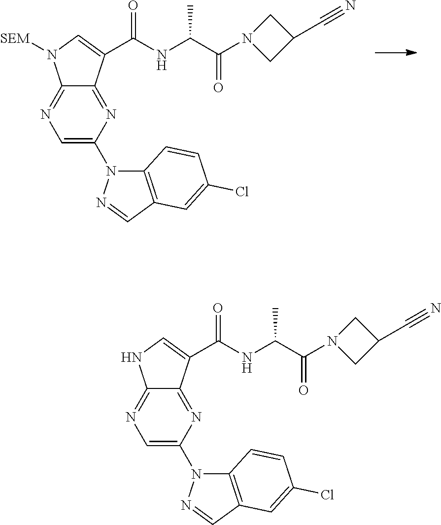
C12=NC=C(N3C4=C(C=N3)C=C(Cl)C=C4)N=C1C(C(NC(C(=O)N1CC(C#N)C1)C)=O)=CN2[SEM].C12=NC=C(N3C4=C(C=N3)C=C(Cl)C=C4)N=C1C(C(NC(C(=O)N1CC(C#N)C1)C)=O)=CN2
